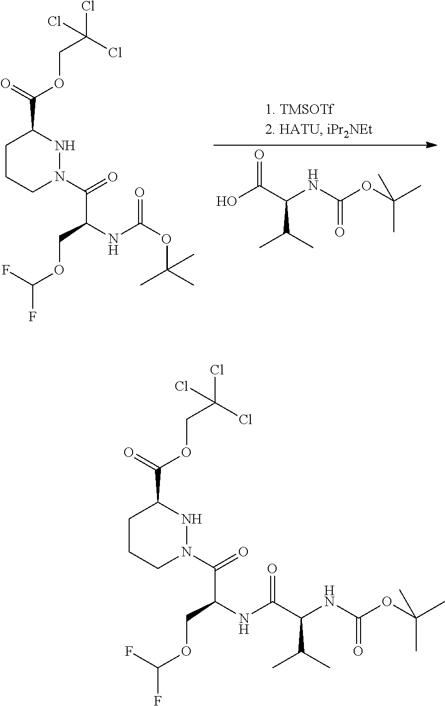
C1CCN(C(=O)C(COC(F)F)NC(C(C(C)C)NC(=O)OC(C)(C)C)=O)NC1C(=O)OCC(Cl)(Cl)Cl.C1CCN(C(=O)C(COC(F)F)NC(OC(C)(C)C)=O)NC1C(=O)OCC(Cl)(Cl)Cl.OC(C(C(C)C)NC(=O)OC(C)(C)C)=O
